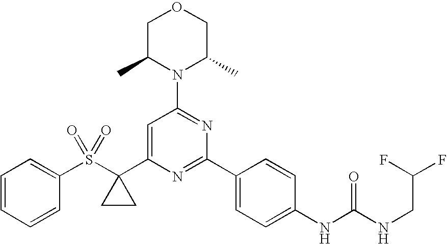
C1(S(C2(C3=CC(N4C(C)COCC4C)=NC(C4=CC=C(NC(NCC(F)F)=O)C=C4)=N3)CC2)(=O)=O)=CC=CC=C1
